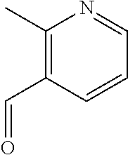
C1(C)=C(C=O)C=CC=N1
